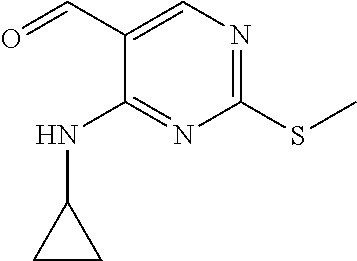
C1(NC2CC2)=NC(SC)=NC=C1C=O
